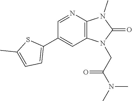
C1(C2=CC=C(C)S2)=CC2=C(N=C1)N(C)C(=O)N2CC(=O)N(C)C
